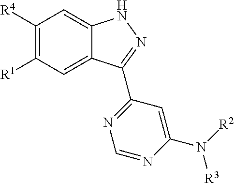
[R1]C1=C([R4])C=C2C(=C1)C(C1=NC=NC(N([R3])[R2])=C1)=NN2
